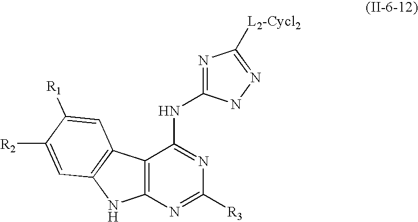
C12=C(N=C([R3])N=C1NC1=NC([L2-Cycl2])=NN1)NC1=C2C=C([R1])C([R2])=C1
